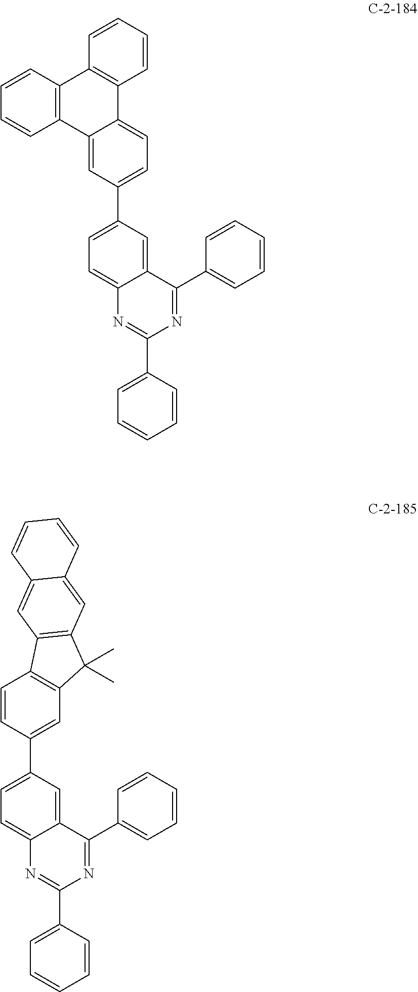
C1=C(C2=CC=C3C(=C2)C2=C(C4=C3C=CC=C4)C=CC=C2)C=C2C(=C1)N=C(C1=CC=CC=C1)N=C2C1=CC=CC=C1.C1=C(C2=CC3=C(C=C2)C2=C(C3(C)C)C=C3C(=C2)C=CC=C3)C=C2C(=C1)N=C(C1=CC=CC=C1)N=C2C1=CC=CC=C1
